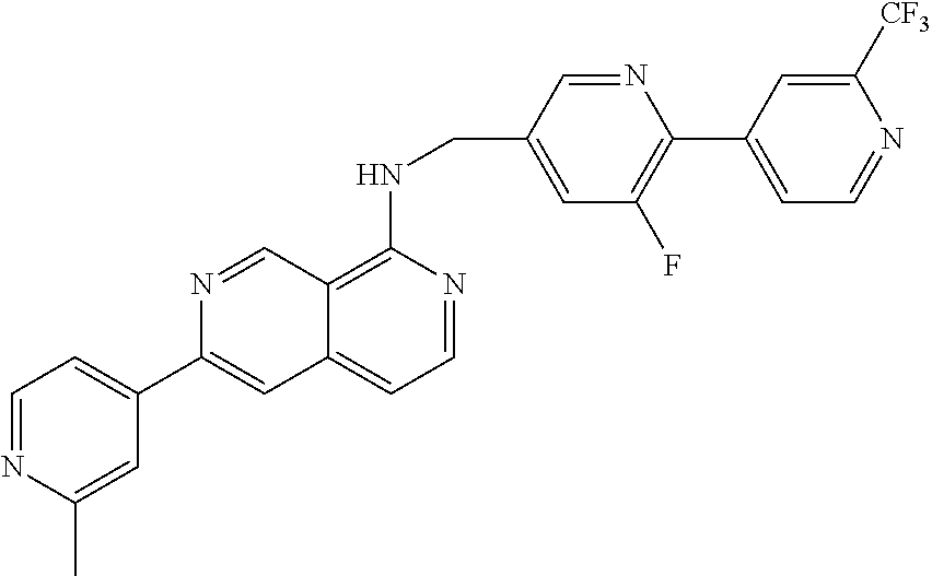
N1=CC(CNC2=C3C(=CC=N2)C=C(C2=CC=NC(C)=C2)N=C3)=CC(F)=C1C1=CC=NC([CF3])=C1
